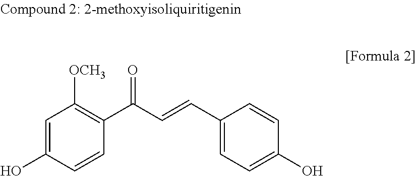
C1=C(O)C=CC(C(C=CC2=CC=C(O)C=C2)=O)=C1[OCH3]
